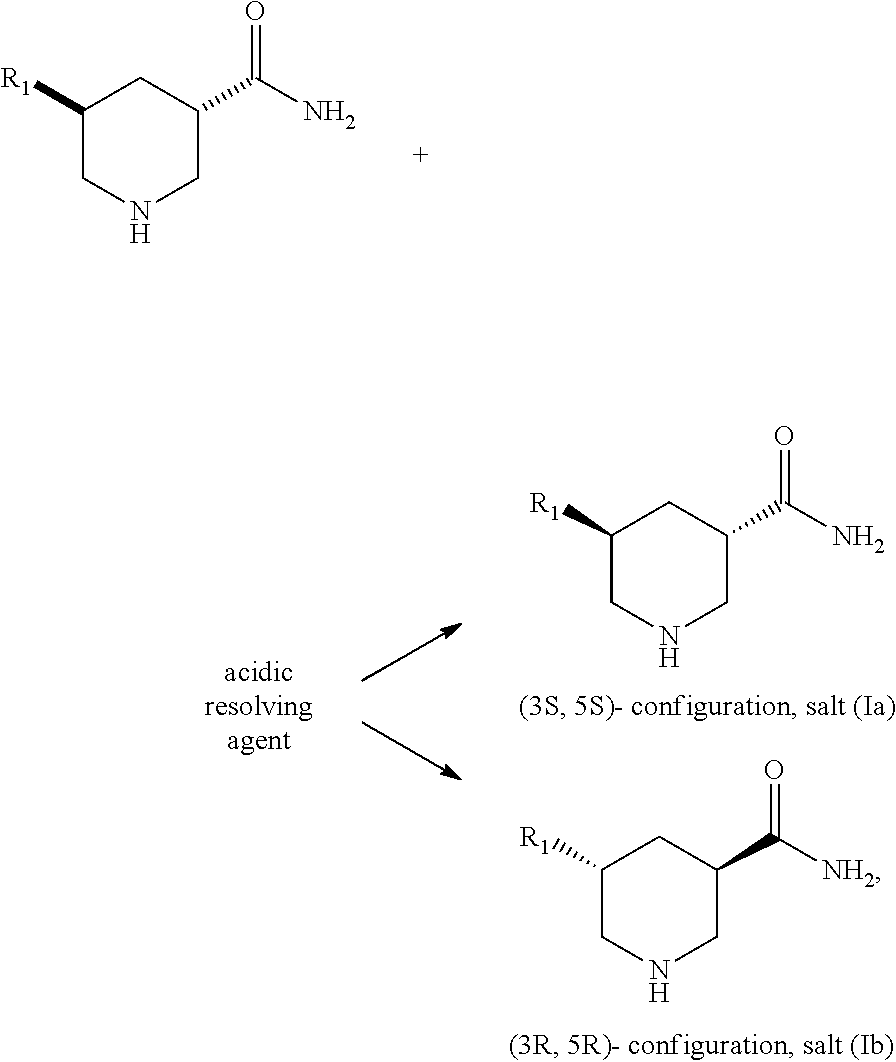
C1([R1])CNCC(C(N)=O)C1.C1([R1])CNCC(C([NH2])=O)C1.C1([R1])CNCC(C(N)=O)C1
